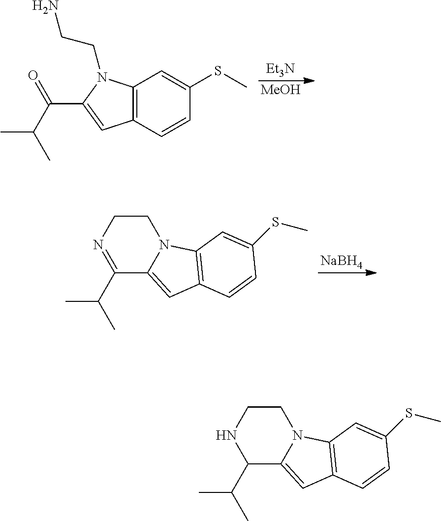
[Et3N].[MeOH].C12=C(N(CCN)C(C(C(C)C)=O)=C1)C=C(SC)C=C2.[NaBH4].C1CN=C(C(C)C)C2=CC3=C(N12)C=C(SC)C=C3.C1CNC(C(C)C)C2=CC3=C(N12)C=C(SC)C=C3
